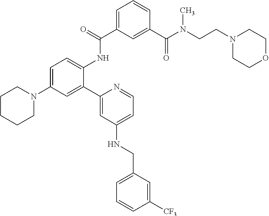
C1=C(C(=O)NC2=CC=C(N3CCCCC3)C=C2C2=CC(NCC3=CC=CC([CF3])=C3)=CC=N2)C=C(C(N(CCN2CCOCC2)C)=O)C=C1
